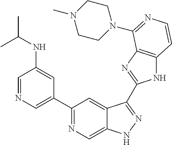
C1=NC=C(C2=NC=C3C(=C2)C(C2=NC4=C(N2)C=CN=C4N2CCN(C)CC2)=NN3)C=C1NC(C)C
